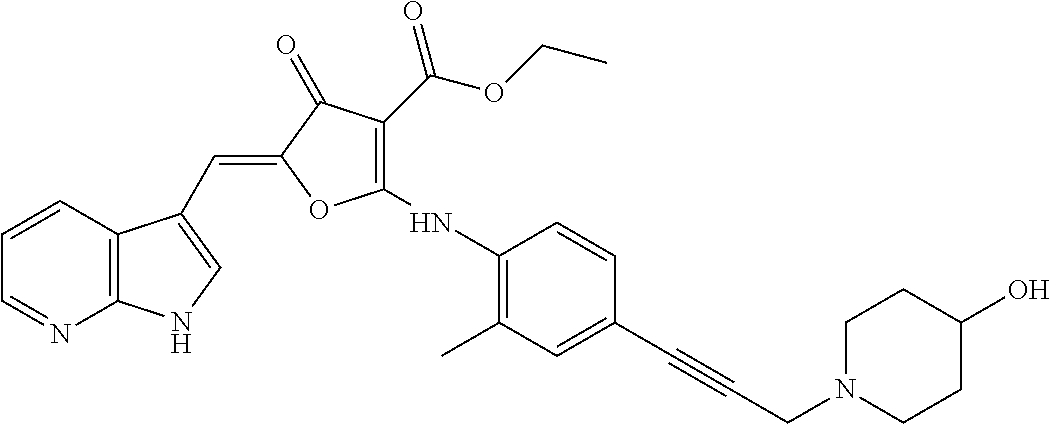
C1=CC2=C(N=C1)NC=C2C=C1C(=O)C(C(OCC)=O)=C(NC2=C(C)C=C(C#CCN3CCC(O)CC3)C=C2)O1
